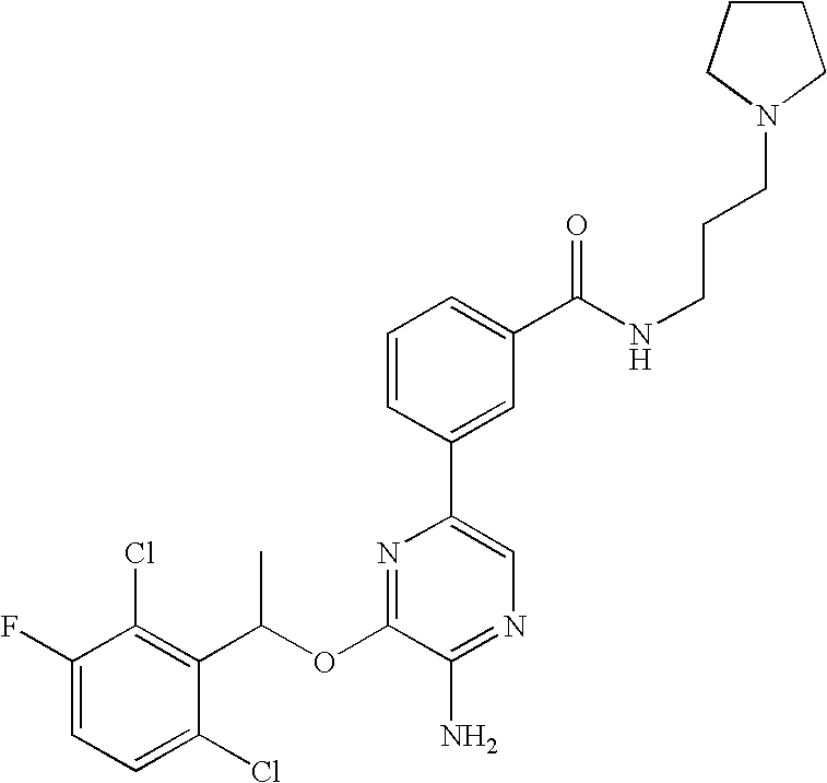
C1=C(F)C(Cl)=C(C(OC2=NC(C3=CC(C(NCCCN4CCCC4)=O)=CC=C3)=CN=C2N)C)C(Cl)=C1
